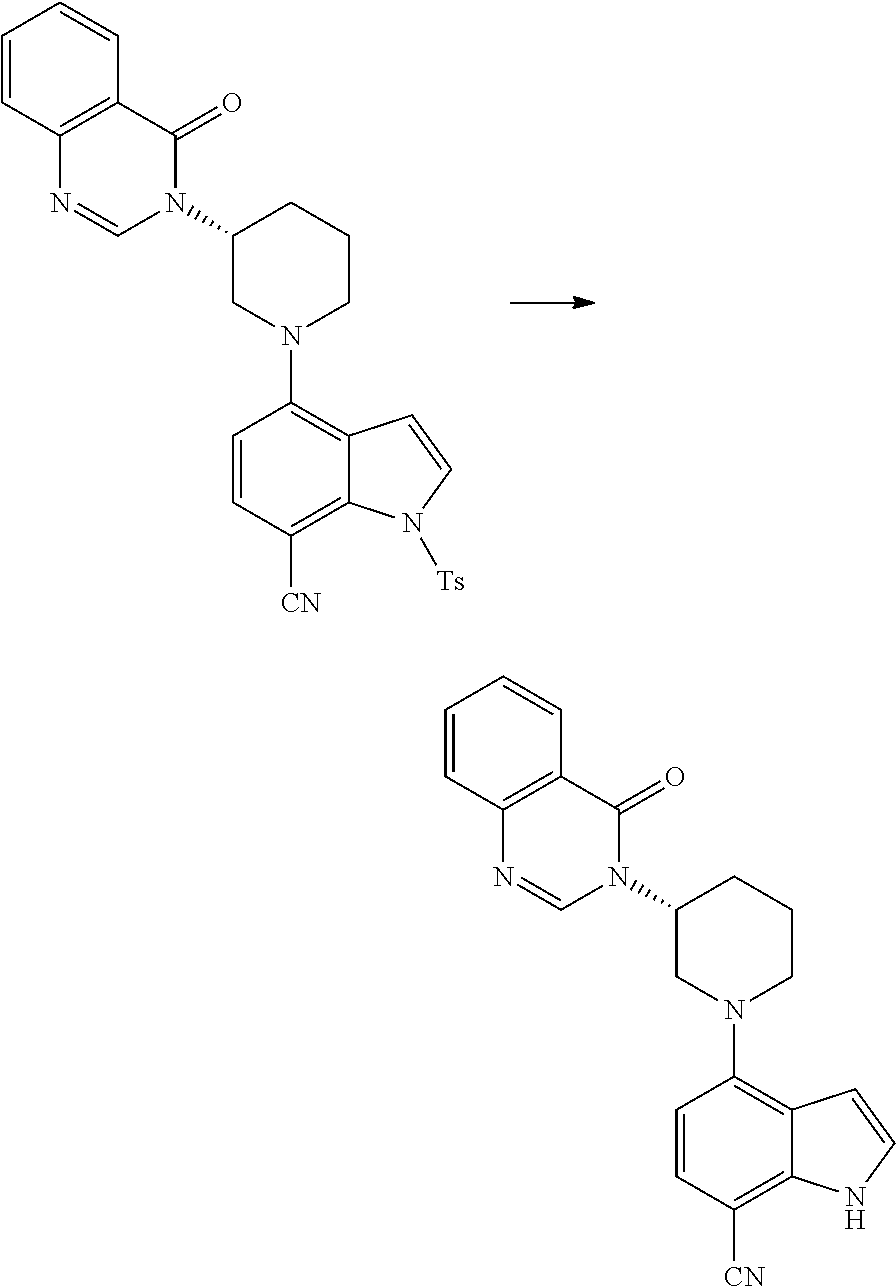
C1=CC2=C(C=C1)C(=O)N(C1CN(C3=C4C(=C([CN])C=C3)N([Ts])C=C4)CCC1)C=N2.C1=CC2=C(C=C1)C(=O)N(C1CN(C3=C4C(=C([CN])C=C3)NC=C4)CCC1)C=N2
